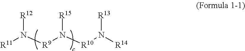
[R11]N([R9]N([R10]N([R14])[R13])[R15])[R12]
